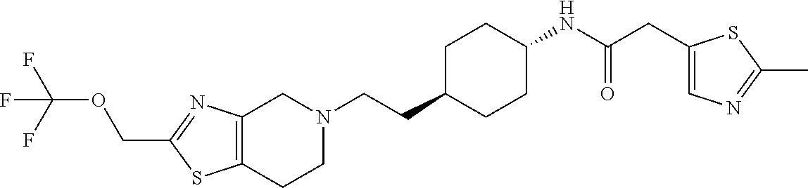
C12=C(CCN(CCC3CCC(NC(CC4=CN=C(C)S4)=O)CC3)C1)SC(COC(F)(F)F)=N2
